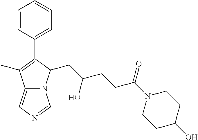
C1=CC(C2=C(C)C3=CN=CN3C2CC(CCC(N2CCC(O)CC2)=O)O)=CC=C1
